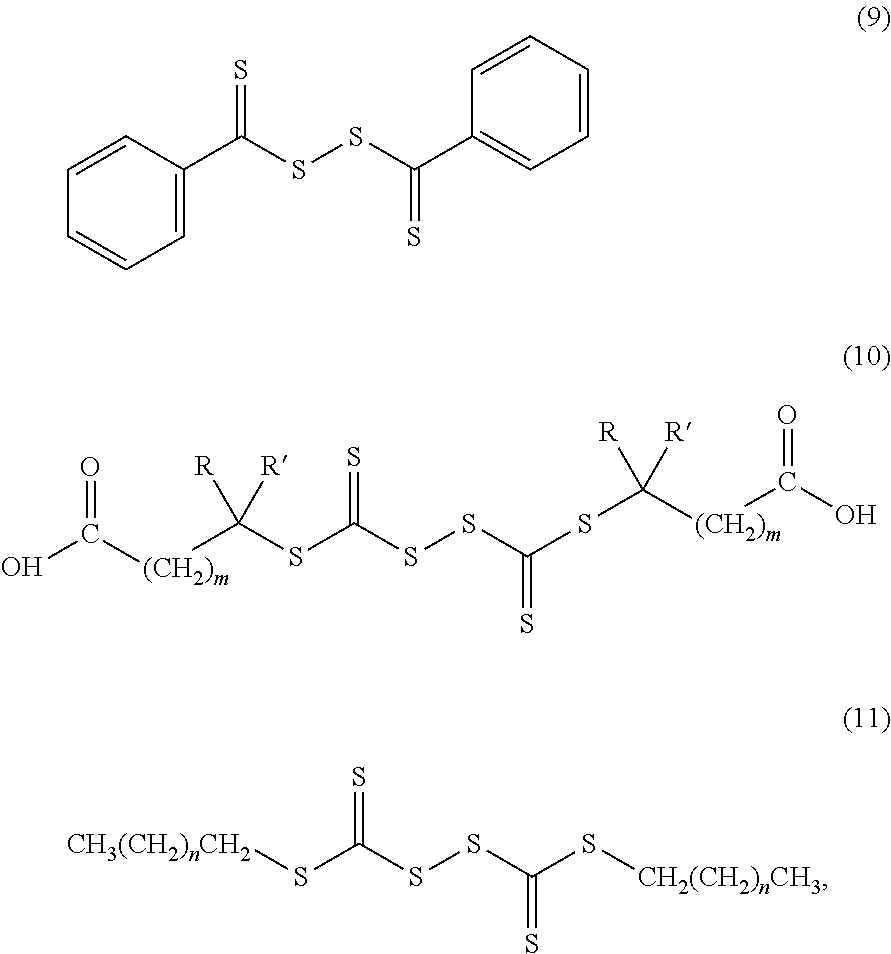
C1=CC(C(SSC(C2=CC=CC=C2)=S)=S)=CC=C1.OC([(CH2)m]C(SC(SSC(SC([(CH2)m]C(O)=O)([R])[R])=S)=S)([R])[R])=O.[CH3(CH2)nCH2]SC(SSC(S[CH2(CH2)nCH3])=S)=S
